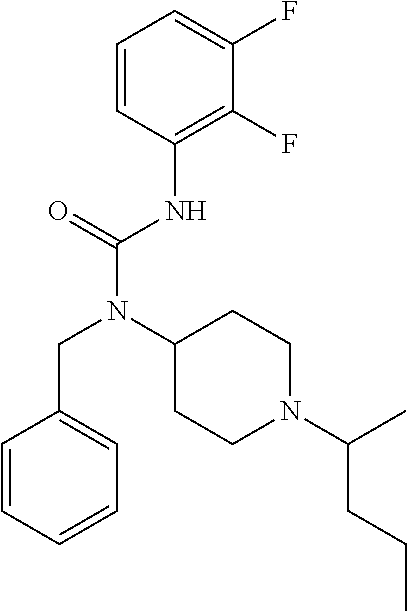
C1=CC(NC(N(C2CCN(C(C)CCC)CC2)CC2=CC=CC=C2)=O)=C(F)C(F)=C1
